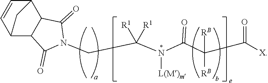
C12C=CC(C3C1C(=O)N(CC(N([L(M)m])C(C([RB])(C([X])=O)[RB])=O)([R1])[R1])C3=O)C2
